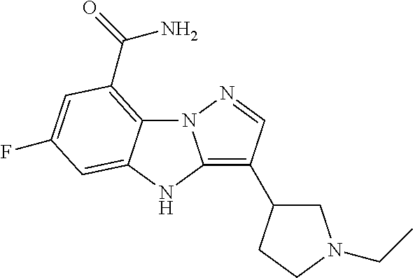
C12=C(C(=O)N)C=C(F)C=C1NC1=C(C3CN(CC)CC3)C=NN21
